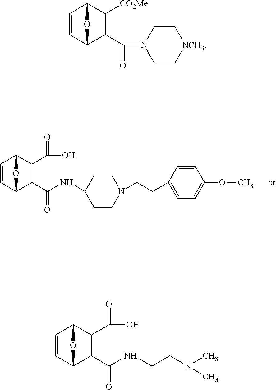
C1=CC2C(C(=O)NC3CCN(CCC4=CC=C(OC)C=C4)CC3)C(C(O)=O)C1O2.C1=CC2C(C(=O)N3CC[NCH3]CC3)C([CO2Me])C1O2.C1=CC2C(C(=O)NCCN(C)C)C(C(O)=O)C1O2
